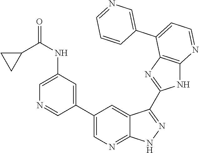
C1(NC(C2CC2)=O)=CN=CC(C2=CN=C3C(=C2)C(C2=NC4=C(N2)N=CC=C4C2=CN=CC=C2)=NN3)=C1
